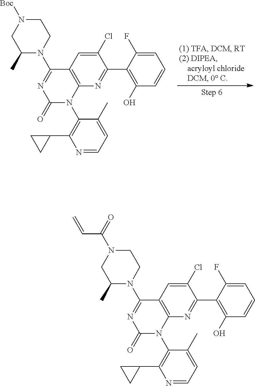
C12=C(N=C(C3=C(O)C=CC=C3F)C(Cl)=C1)N(C1=C(C3CC3)N=CC=C1C)C(=O)N=C2N1CCN([Boc])CC1C.C12=C(N=C(C3=C(O)C=CC=C3F)C(Cl)=C1)N(C1=C(C3CC3)N=CC=C1C)C(=O)N=C2N1CCN(C(=O)C=C)CC1C
